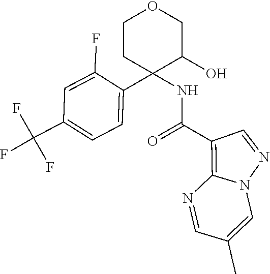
C1CC(NC(=O)C2=C3N(N=C2)C=C(C)C=N3)(C2=CC=C(C(F)(F)F)C=C2F)C(O)CO1
